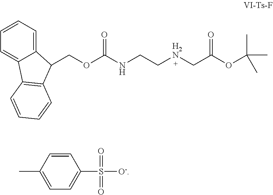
C(OC(NCC[H2N]CC(OC(C)(C)C)=O)=O)C1C2=CC=CC=C2C2=C1C=CC=C2.CC1=CC=C(S(=O)(=O)[O-])C=C1
